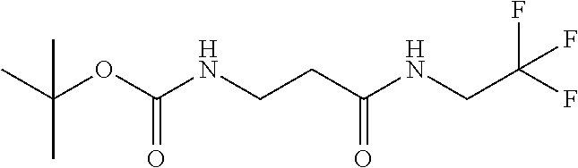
CC(OC(NCCC(NCC(F)(F)F)=O)=O)(C)C
